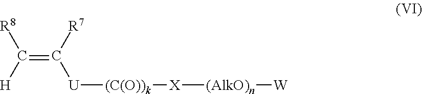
C(=C([R7])[U][(C(O))k][X][(AlkO)n][W])([R8])[H]
